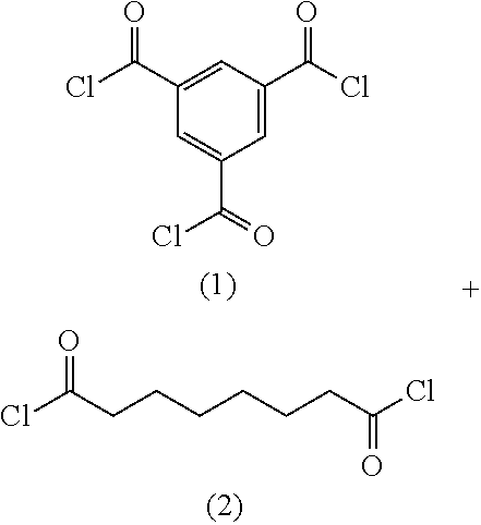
C1(C(Cl)=O)=CC(C(Cl)=O)=CC(C(=O)Cl)=C1.ClC(CCCCCCC(Cl)=O)=O
